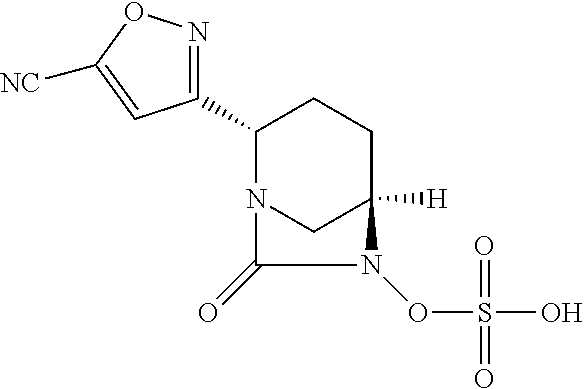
C1(C2=NOC([NC])=C2)N2CC([H])(CC1)N(OS(O)(=O)=O)C2=O
